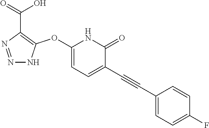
C1(OC2=C(C(=O)O)N=NN2)=CC=C(C#CC2=CC=C(F)C=C2)C(=O)N1
